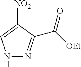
N1N=C(C(=O)[OEt])C([NO2])=C1
